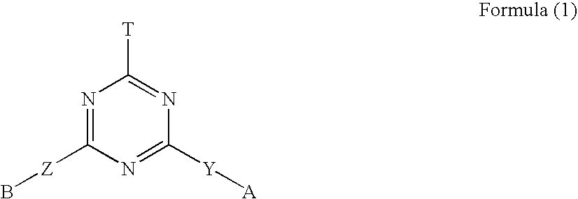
N1=C([Z]B)N=C([Y][A])N=C1[T]
